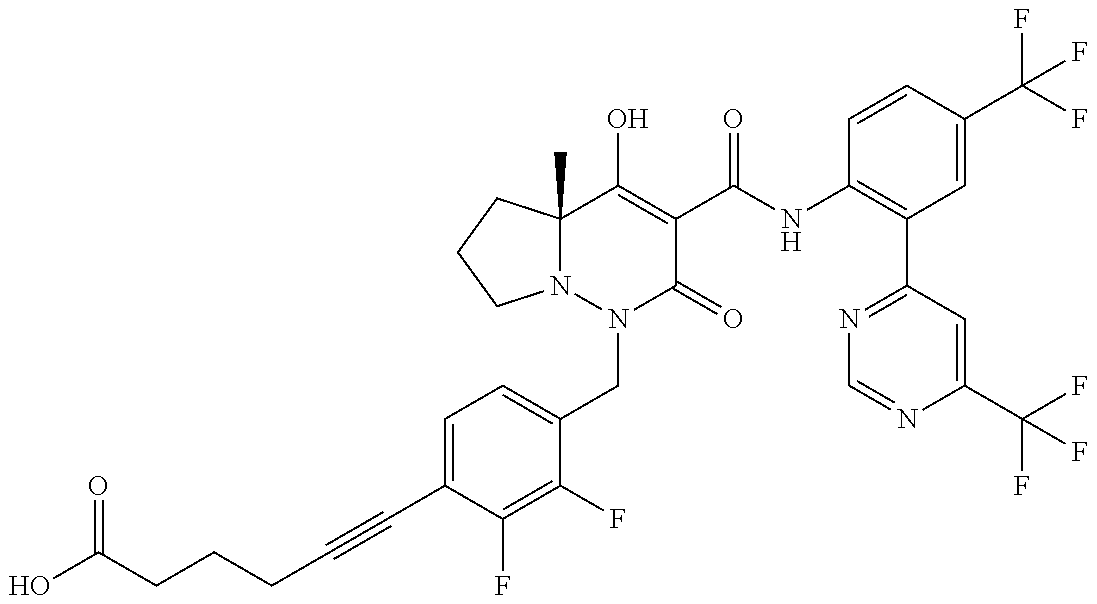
C1(C#CCCCC(O)=O)=CC=C(CN2C(=O)C(C(=O)NC3=C(C4=NC=NC(C(F)(F)F)=C4)C=C(C(F)(F)F)C=C3)=C(O)C3(C)N2CCC3)C(F)=C1F
